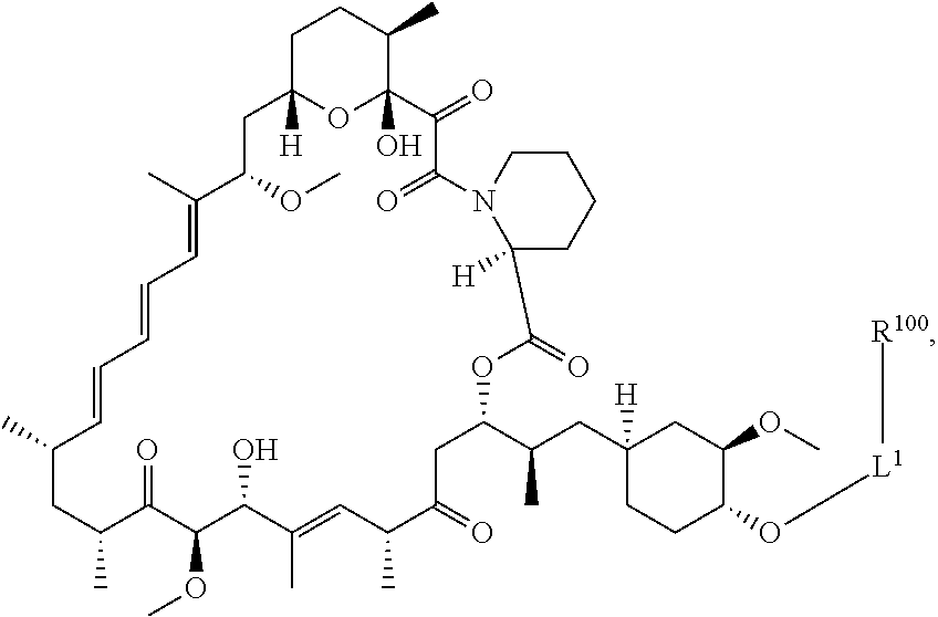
C1C2([H])OC(O)(C(C)C1)C(=O)C(=O)N1C([H])(C(=O)OC(C(CC3([H])CCC(O[L1][R100])C(OC)C3)C)CC(=O)C(C)C=C(C)C(O)C(OC)C(=O)C(C)CC(C)C=CC=CC=C(C)C(OC)C2)CCCC1
